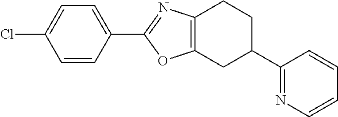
C1=CC(C2=NC3=C(O2)CC(C2=NC=CC=C2)CC3)=CC=C1Cl
